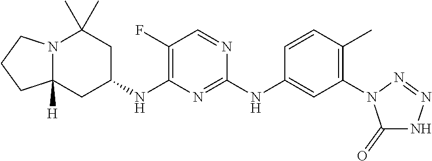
N12C([H])(CC(NC3=C(F)C=NC(NC4=CC(N5C(=O)NN=N5)=C(C)C=C4)=N3)CC1(C)C)CCC2
